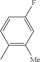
C1(C)=C([Me])C=C(F)C=C1
